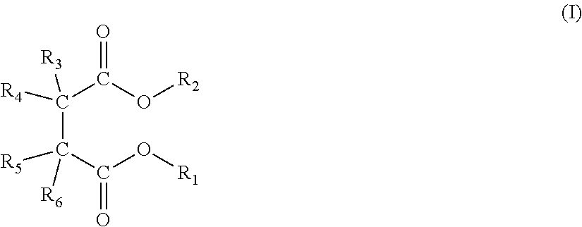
C(C(C(O[R1])=O)([R6])[R5])(C(O[R2])=O)([R4])[R3]
